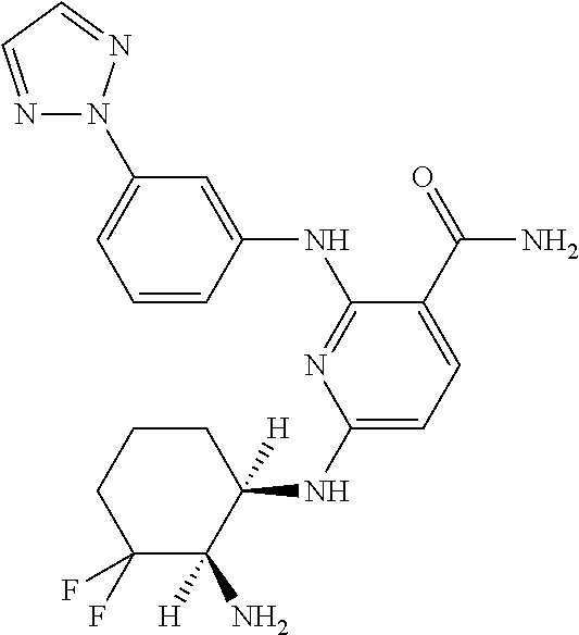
C1(NC2([H])CCCC(F)(F)C2([H])N)=CC=C(C(=O)N)C(NC2=CC(N3N=CC=N3)=CC=C2)=N1
